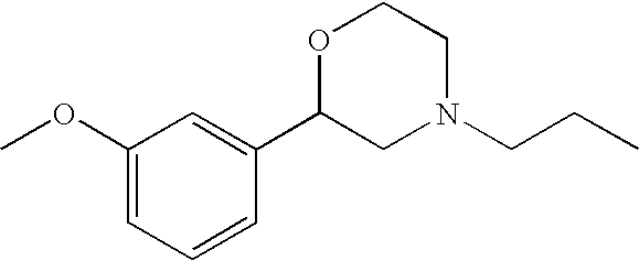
C1(OC)=CC=CC(C2CN(CCC)CCO2)=C1
